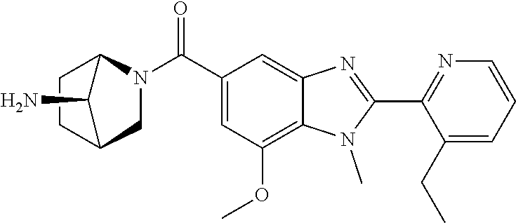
C1(C2=NC3=CC(C(N4CC5CCC4C5N)=O)=CC(OC)=C3N2C)=NC=CC=C1CC
